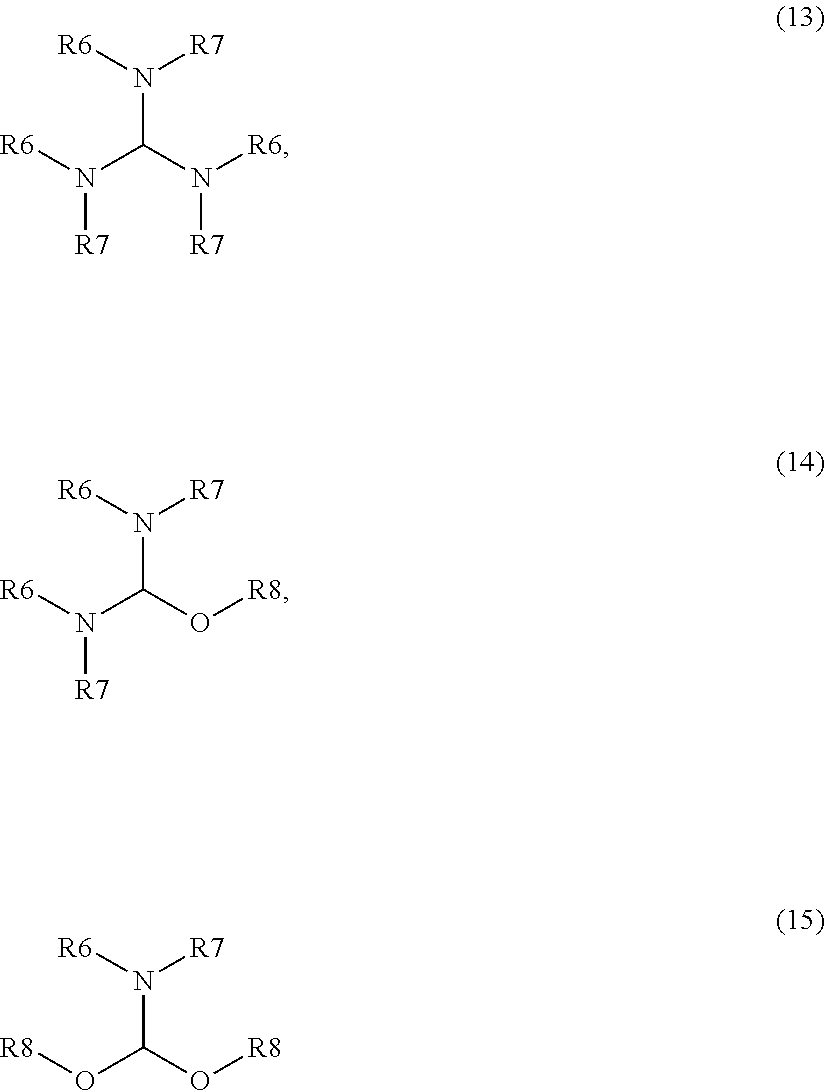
[R6]N(C(N([R6])[R7])N([R6])[R7])[R7].[R6]N(C(O[R8])N([R6])[R7])[R7].[R8]OC(O[R8])N([R6])[R7]
